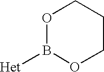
O1B([Het])OCCC1
